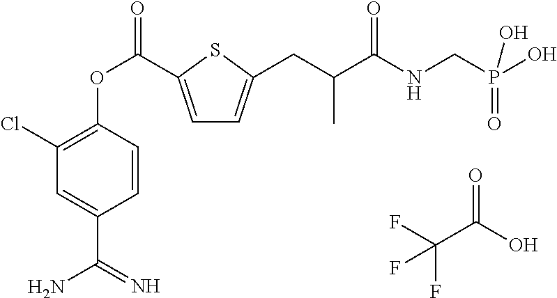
FC(C(O)=O)(F)F.C1=C(C(OC2=C(Cl)C=C(C(=N)N)C=C2)=O)SC(CC(C(NCP(O)(=O)O)=O)C)=C1
